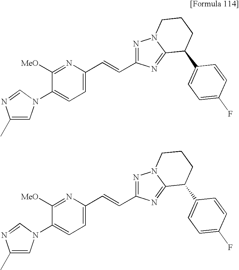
C1(C)=CN(C2=CC=C(C=CC3=NN4C(=N3)C(C3=CC=C(F)C=C3)CCC4)N=C2[MeO])C=N1.C1(C)=CN(C2=CC=C(C=CC3=NN4C(=N3)C(C3=CC=C(F)C=C3)CCC4)N=C2[MeO])C=N1
